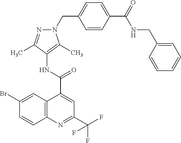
C12=C(N=C(C(F)(F)F)C=C1C(=O)NC1=C(C)N(CC3=CC=C(C(=O)NCC4=CC=CC=C4)C=C3)N=C1C)C=CC(Br)=C2
